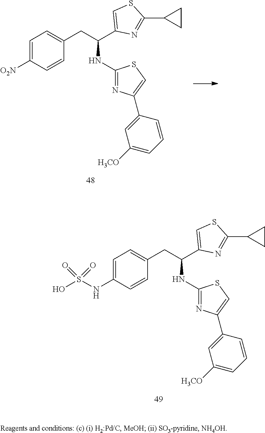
C1=C(NS(O)(=O)=O)C=CC(CC(NC2=NC(C3=CC([H3CO])=CC=C3)=CS2)C2=CSC(C3CC3)=N2)=C1.C1=C([O2N])C=CC(CC(NC2=NC(C3=CC([H3CO])=CC=C3)=CS2)C2=CSC(C3CC3)=N2)=C1
